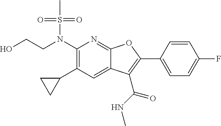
C1(N(CCO)S(C)(=O)=O)=C(C2CC2)C=C2C(=N1)OC(C1=CC=C(F)C=C1)=C2C(NC)=O
